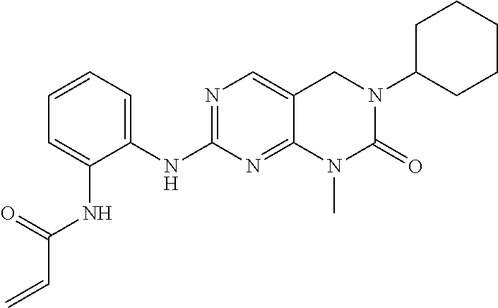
N1=C(NC2=CC=CC=C2NC(C=C)=O)N=C2C(=C1)CN(C1CCCCC1)C(=O)N2C
